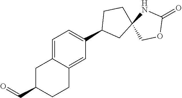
C1C(C=O)CCC2=CC(C3CC4(CC3)COC(=O)N4)=CC=C12
